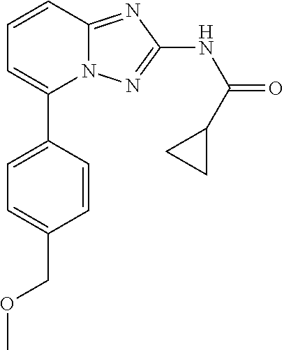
C1=C(C2=CC=CC3=NC(NC(=O)C4CC4)=NN23)C=CC(COC)=C1
